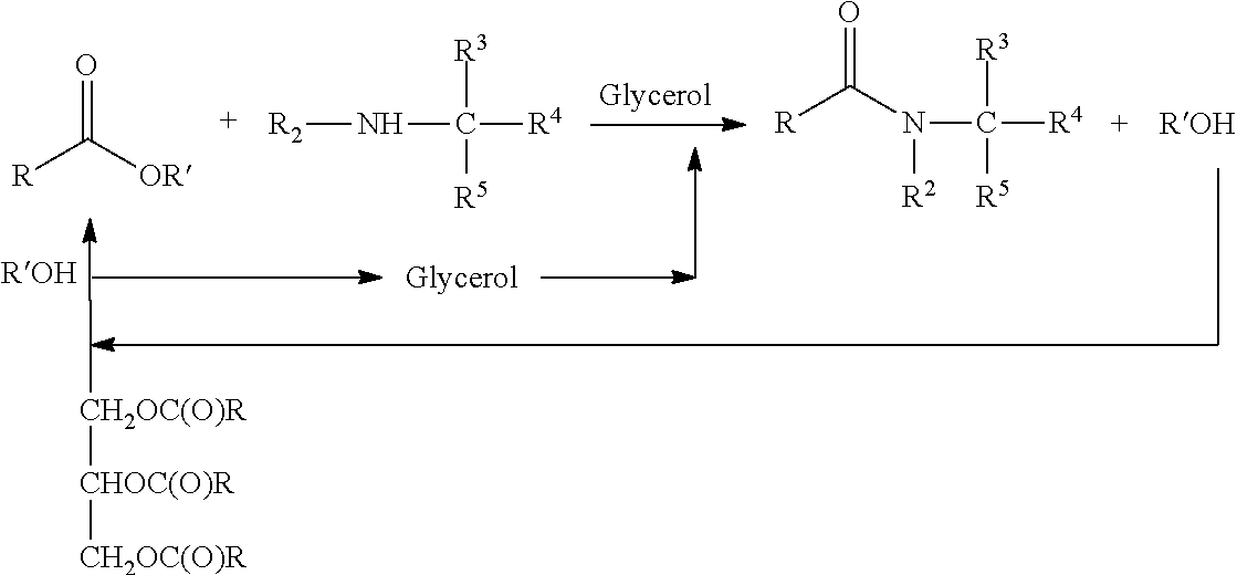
[R]C([OR])=O.[R2]NC([R4])([R3])[R5].[R]C(N([R2])C([R4])([R3])[R5])=O.C[CH2OC(O)R][CHOC(O)R][CH2OC(O)R]
